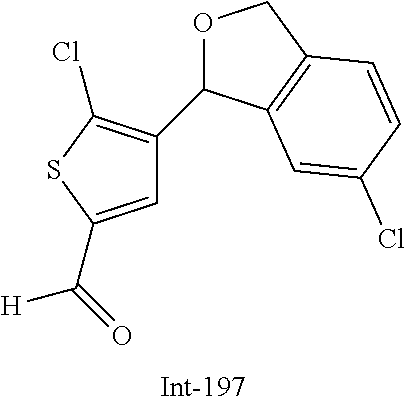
C1=C(C(=O)[H])SC(Cl)=C1C1OCC2=C1C=C(Cl)C=C2
